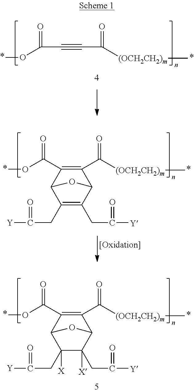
C1(C([(OCH2CH2)m]*)=O)=C(C(O*)=O)C2C(CC(=O)[Y])([X])C(CC([Y])=O)([X])C1O2.C(#CC(=O)O*)C(=O)[(OCH2CH2)m]*.C1(C([(OCH2CH2)m]*)=O)=C(C(O*)=O)C2C(CC(=O)[Y])=C(CC([Y])=O)C1O2
